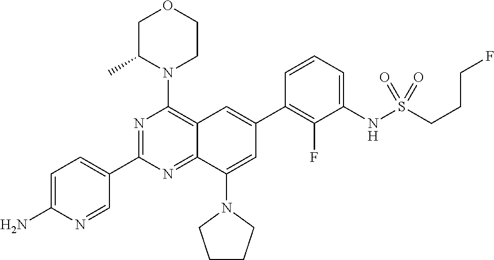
C12=NC(C3=CC=C(N)N=C3)=NC(N3CCOCC3C)=C1C=C(C1=C(F)C(NS(CCCF)(=O)=O)=CC=C1)C=C2N1CCCC1
